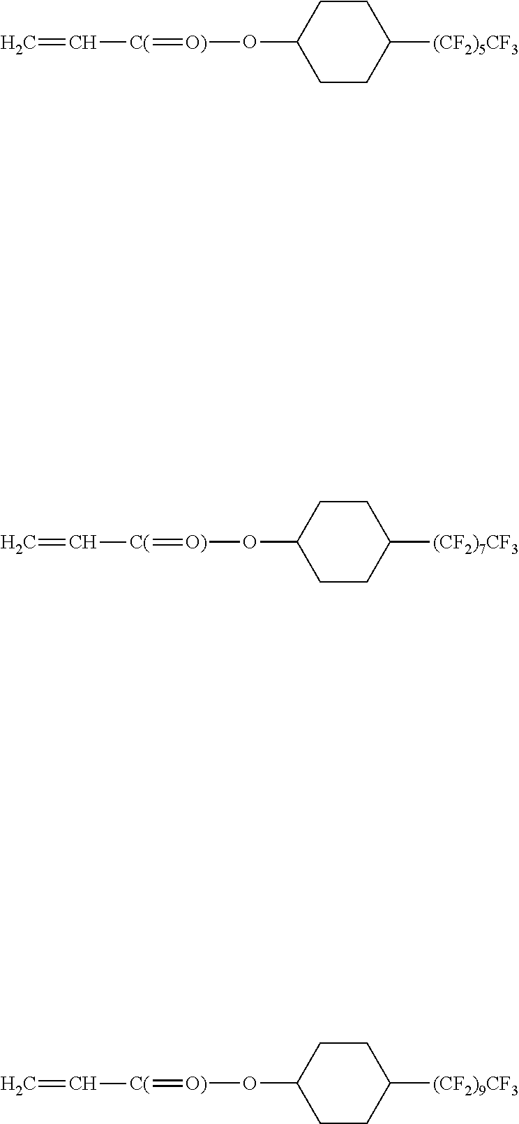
C1CC([(CF2)5CF3])CCC1O[O)]=[C(]C=C.C1CC([(CF2)7CF3])CCC1O[O)]=[C(]C=C.C1CC([(CF2)9CF3])CCC1O[O)]=[C(]C=C
